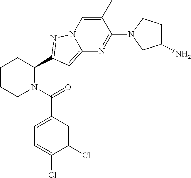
C1CCN(C(=O)C2=CC=C(Cl)C(Cl)=C2)C(C2=NN3C=C(C)C(N4CC(N)CC4)=NC3=C2)C1
